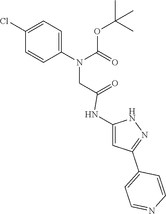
C1=C(N(CC(=O)NC2=CC(C3=CC=NC=C3)=NN2)C(=O)OC(C)(C)C)C=CC(Cl)=C1
